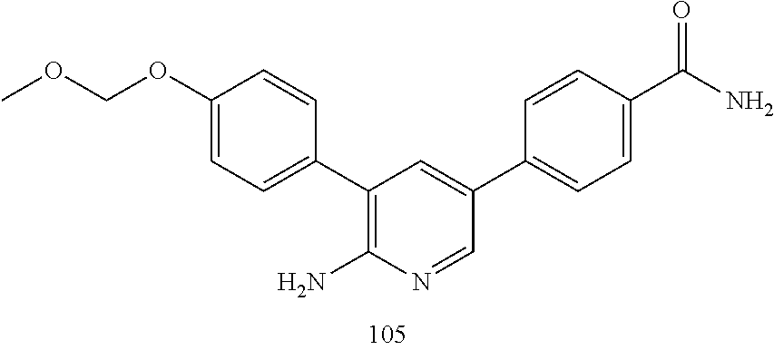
C1=CC(C2=C(N)N=CC(C3=CC=C(C(=O)N)C=C3)=C2)=CC=C1OCOC
